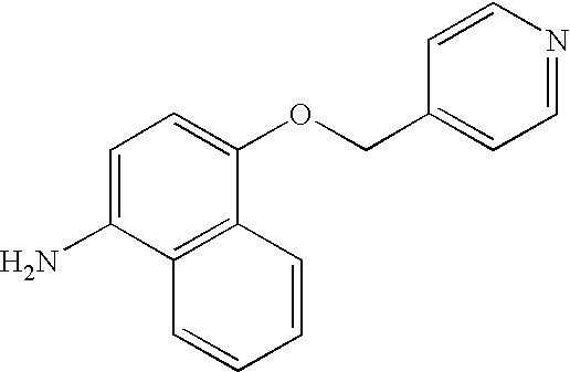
C1=C(N)C2=C(C(OCC3=CC=NC=C3)=C1)C=CC=C2
